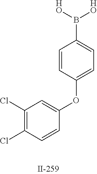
C1(Cl)=C(Cl)C=CC(OC2=CC=C(B([HO])[HO])C=C2)=C1
